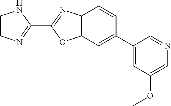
C1=CNC(C2=NC3=C(O2)C=C(C2=CC(OC)=CN=C2)C=C3)=N1
